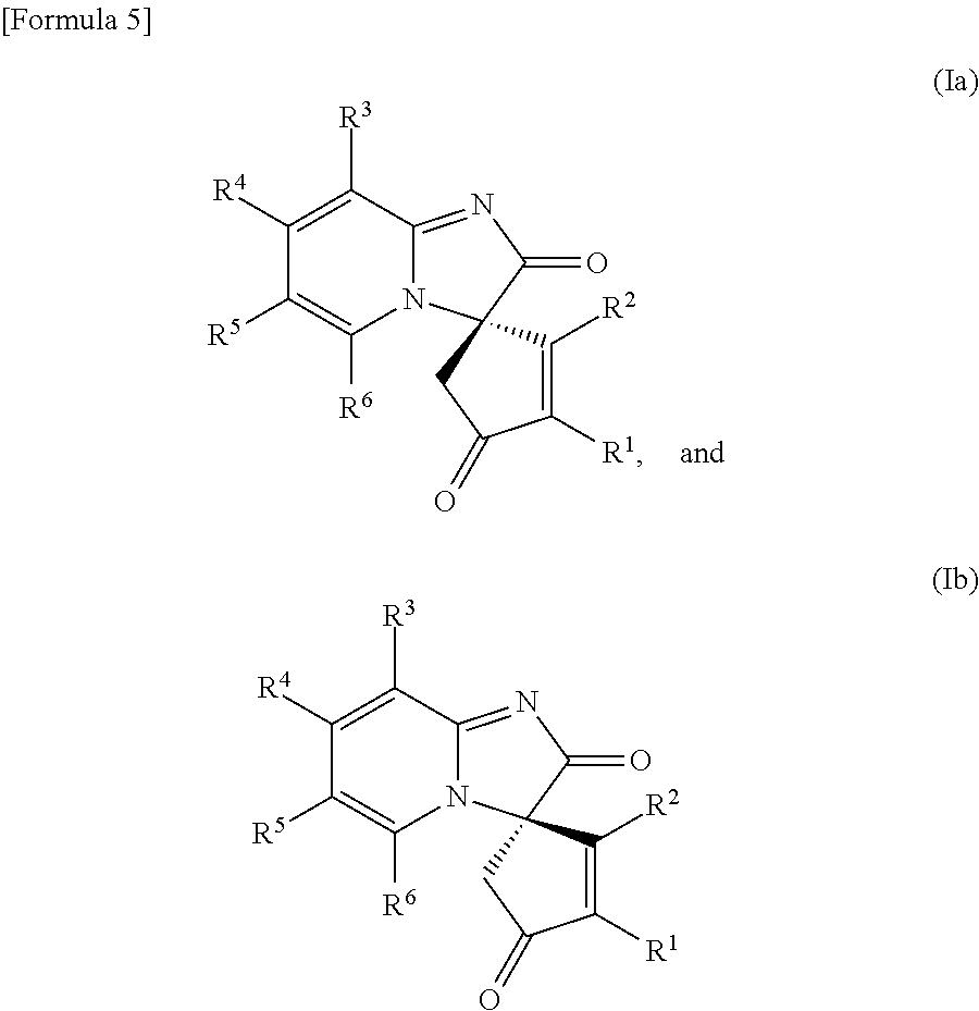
C1([R4])=C([R3])C2=NC(=O)C3(N2C([R6])=C1[R5])C([R2])=C([R1])C(=O)C3.C1([R4])=C([R3])C2=NC(=O)C3(N2C([R6])=C1[R5])C([R2])=C([R1])C(=O)C3
